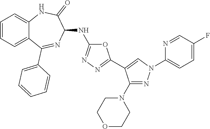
C1=CC=C2C(=C1)NC(=O)C(NC1=NN=C(C3=CN(C4=CC=C(F)C=N4)N=C3N3CCOCC3)O1)N=C2C1=CC=CC=C1
